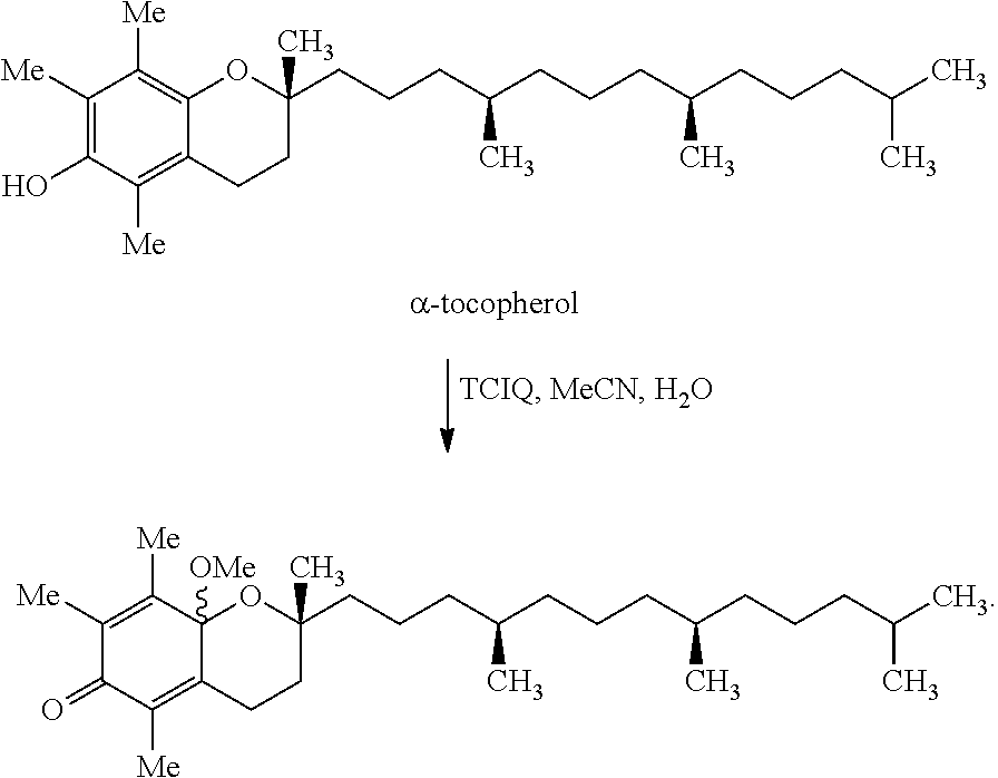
C1(CCCC(CCCC(CCCC(C)C)C)C)(C)OC2=C([Me])C([Me])=C(O)C([Me])=C2CC1.C1(CCCC(CCCC(CCCC(C)C)C)C)(C)OC2([OMe])C([Me])=C([Me])C(=O)C([Me])=C2CC1
